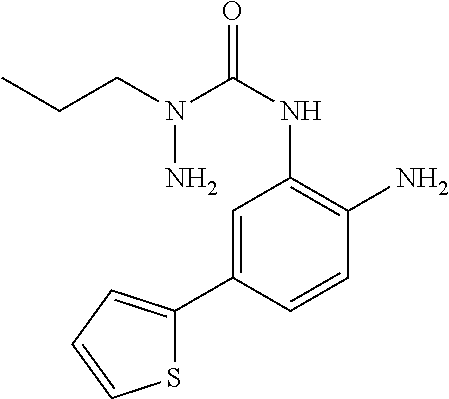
C1=C(C2=CC=CS2)C=CC(N)=C1NC(=O)N(CCC)N
